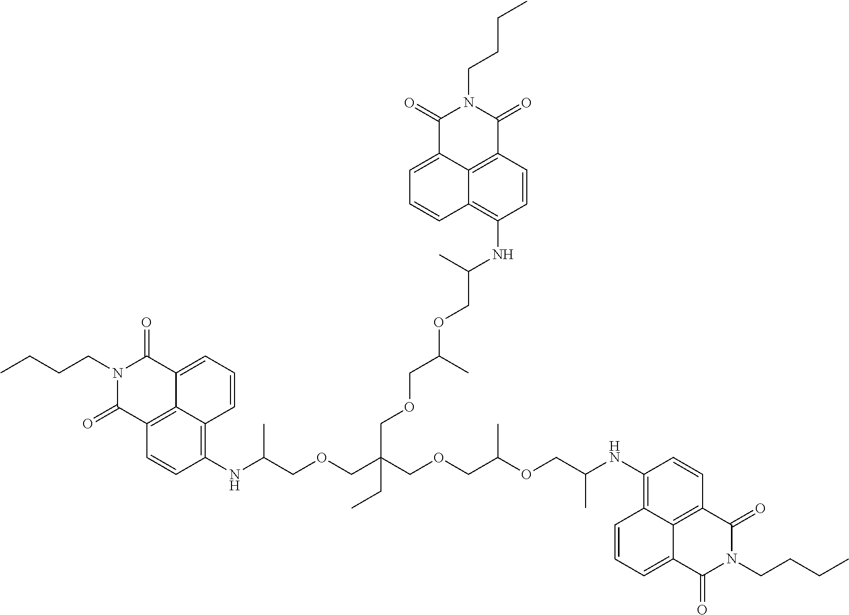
CCCCN1C(=O)C2=C3C(=CC=CC3=C(NC(COCC(COCC(OCC(NC3=C4C5=C(C=C3)C(=O)N(CCCC)C(=O)C5=CC=C4)C)C)(COCC(OCC(NC3=C4C5=C(C=C3)C(=O)N(CCCC)C(=O)C5=CC=C4)C)C)CC)C)C=C2)C1=O
